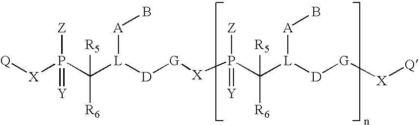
[Q][X]P(C([L]([D][G][X]P(C([L]([D][G][X][Q])[A]B)([R6])[R5])([Z])=[Y])[A]B)([R5])[R6])([Z])=[Y]
